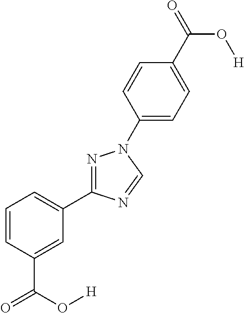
C1=CC(C(O[H])=O)=CC(C2=NN(C3=CC=C(C(=O)O[H])C=C3)C=N2)=C1
